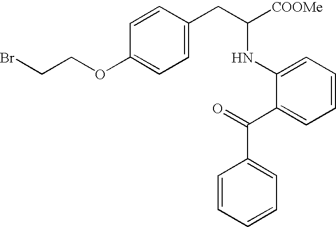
C1=CC(OCCBr)=CC=C1CC([COOMe])NC1=CC=CC=C1C(=O)C1=CC=CC=C1
